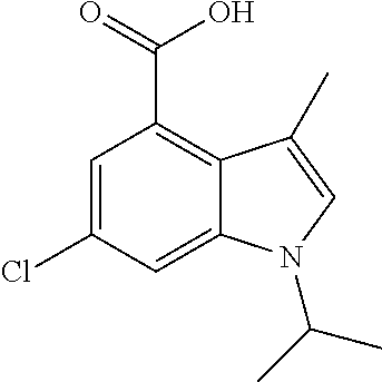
C1=C(Cl)C=C2C(=C1C(O)=O)C(C)=CN2C(C)C
